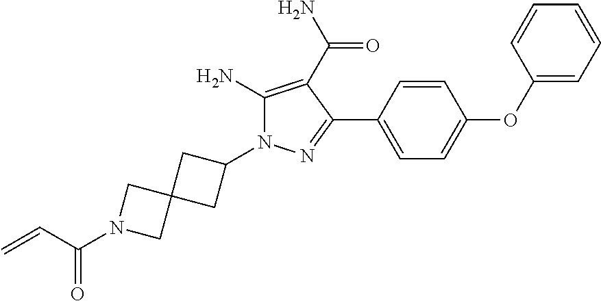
C1(N2C(N)=C(C(=O)N)C(C3=CC=C(OC4=CC=CC=C4)C=C3)=N2)CC2(C1)CN(C(C=C)=O)C2
